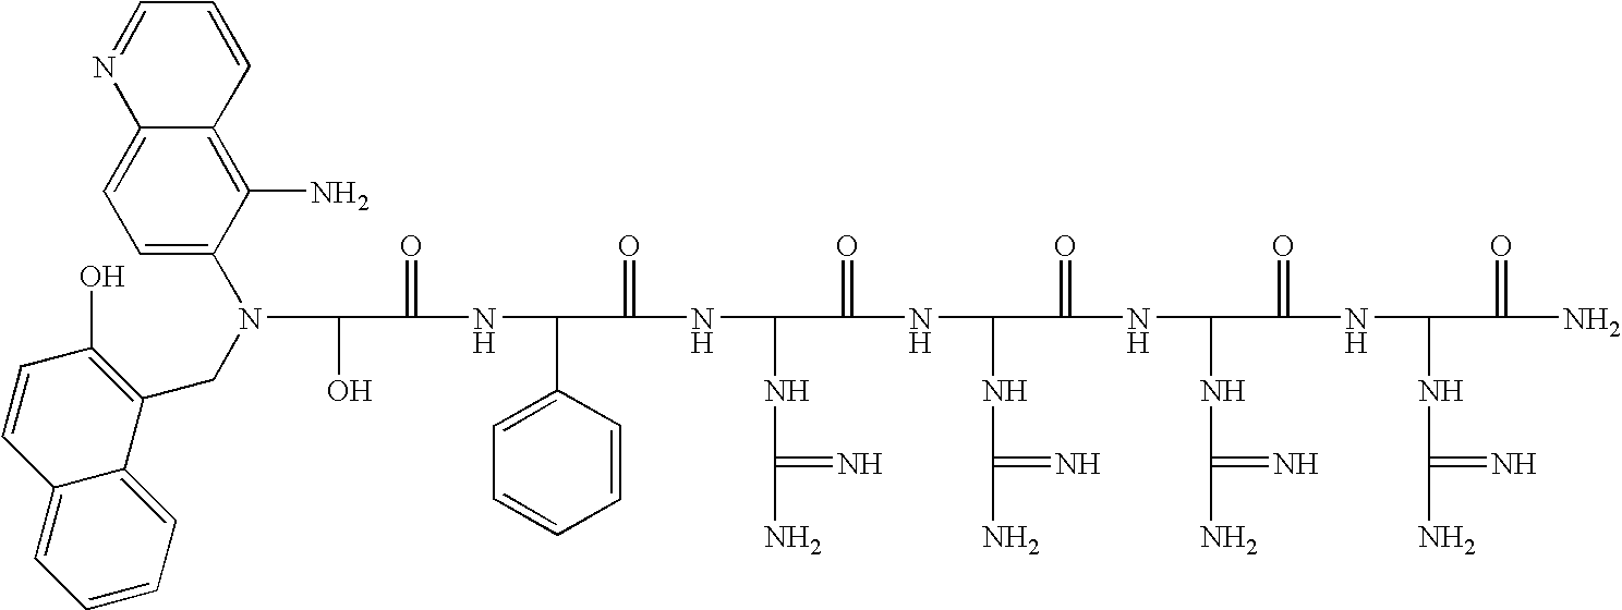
OC(C(=O)NC(C1=CC=CC=C1)C(=O)NC(NC(N)=N)C(=O)NC(NC(N)=N)C(=O)NC(NC(N)=N)C(=O)NC(NC(N)=N)C(=O)N)N(CC1=C(O)C=CC2=CC=CC=C12)C1=CC=C2C(=C1N)C=CC=N2
